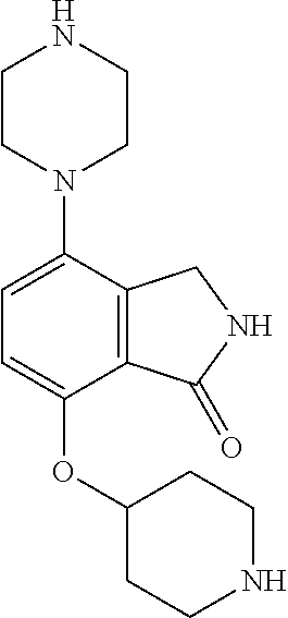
C1=C(N2CCNCC2)C2=C(C(OC3CCNCC3)=C1)C(=O)NC2
